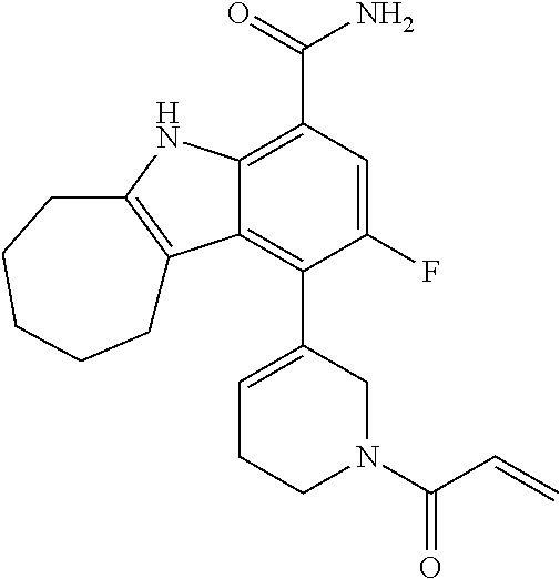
C12=C(C(=O)N)C=C(F)C(C3=CCCN(C(=O)C=C)C3)=C1C1=C(N2)CCCCC1
